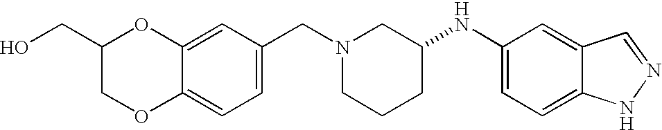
C12=CC(NC3CCCN(CC4=CC=C5C(=C4)OC(CO)CO5)C3)=CC=C1NN=C2
